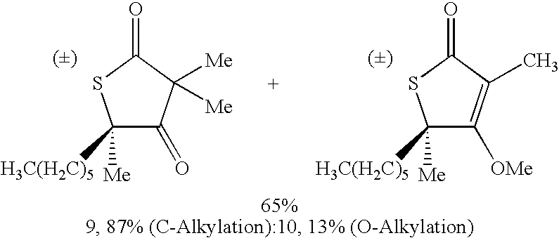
C1([H3C(H2C)5])([Me])C(=O)C([Me])([Me])C(=O)S1.C1([H3C(H2C)5])([Me])C([OMe])=C(C)C(=O)S1
